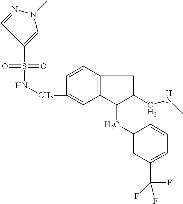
S(=O)(=O)(NCC1=CC2=C(C=C1)CC(CNC)C2CC1=CC(C(F)(F)F)=CC=C1)C1=CN(C)N=C1
